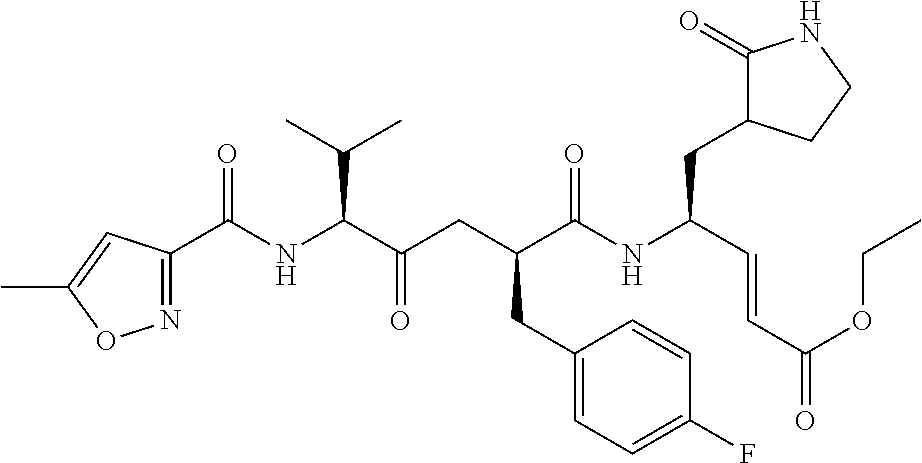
N1=C(C(NC(C(CC(C(NC(C=CC(=O)OCC)CC2C(=O)NCC2)=O)CC2=CC=C(F)C=C2)=O)C(C)C)=O)C=C(C)O1
